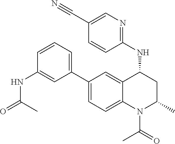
C1(NC2CC(C)N(C(C)=O)C3=CC=C(C4=CC=CC(NC(C)=O)=C4)C=C23)=NC=C(C#N)C=C1
